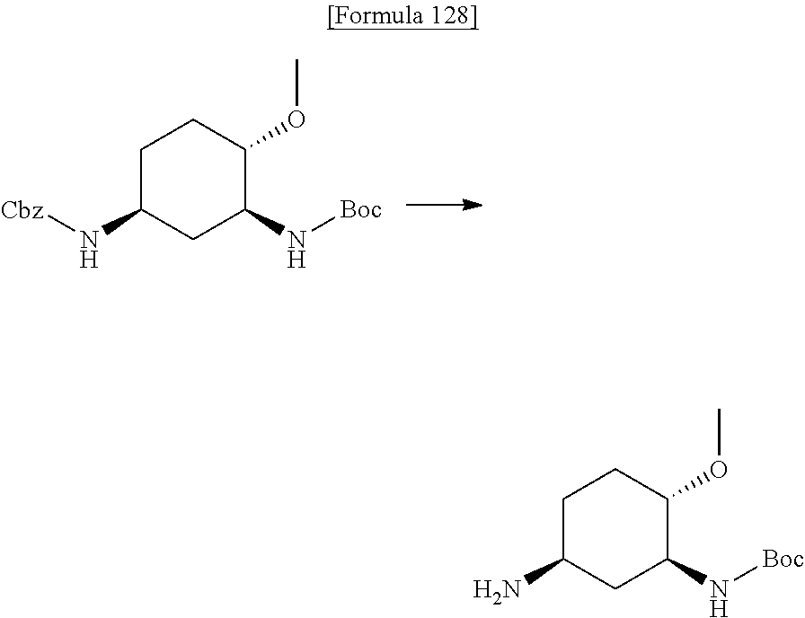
C1C(N[Cbz])CC(N[Boc])C(OC)C1.C1C(N)CC(N[Boc])C(OC)C1
